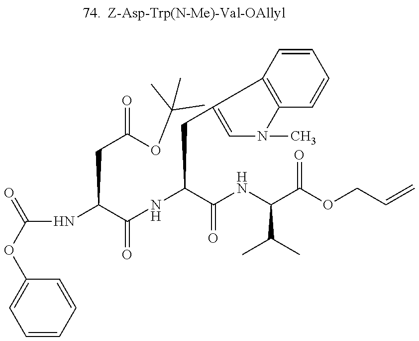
C1=CC=CC(OC(=O)NC(C(NC(C(NC(C(OCC=C)=O)C(C)C)=O)CC2=CN(C)C3=C2C=CC=C3)=O)CC(=O)OC(C)(C)C)=C1
